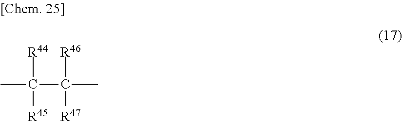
CC(C(C)([R46])[R47])([R44])[R45]
